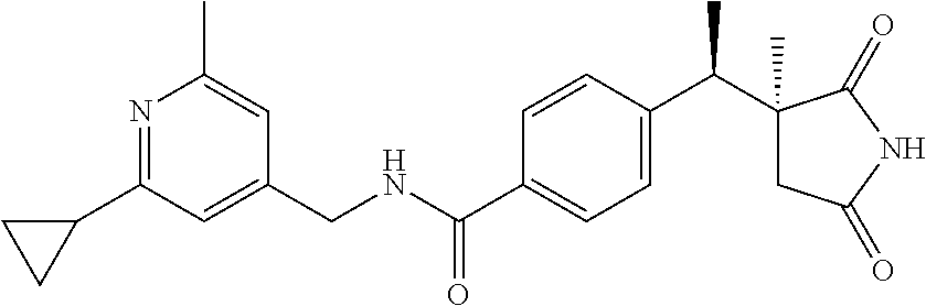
N1=C(C2CC2)C=C(CNC(C2=CC=C(C(C3(C)CC(=O)NC3=O)C)C=C2)=O)C=C1C
